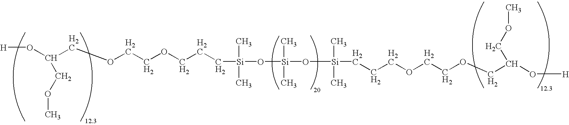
C([Si](O[Si](O[Si](CCCOCCOCC(O[H])COC)(C)C)(C)C)(C)C)CCOCCOCC(O[H])COC
